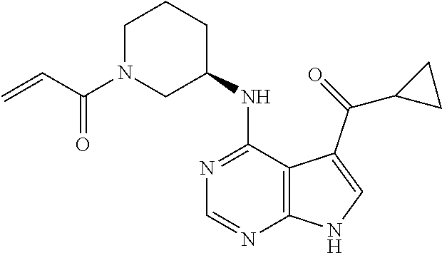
C1N(C(C=C)=O)CC(NC2=NC=NC3=C2C(C(=O)C2CC2)=CN3)CC1
